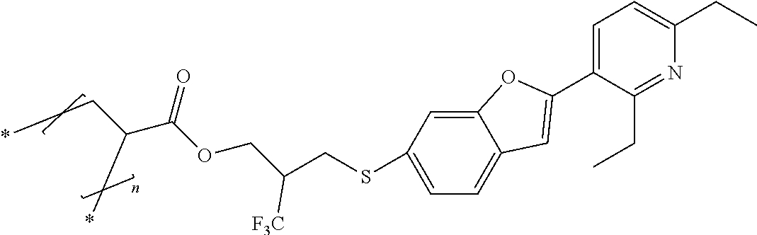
C12=CC(SCC(COC(C(CC*)C*)=O)[F3C])=CC=C1C=C(C1=CC=C(CC)N=C1CC)O2
